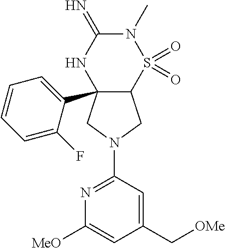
C12(C3=CC=CC=C3F)C(S(=O)(=O)N(C)C(=N)N1)CN(C1=NC([MeO])=CC(C[OMe])=C1)C2
